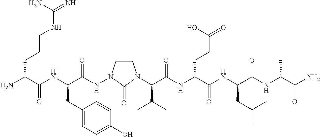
NC(C(NC(C(NN1CCN(C(C(NC(C(NC(C(NC(C(N)=O)C)=O)CC(C)C)=O)CCC(=O)O)=O)C(C)C)C1=O)=O)CC1=CC=C(O)C=C1)=O)CCCNC(=N)N
